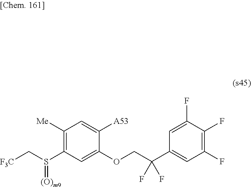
C1([A53])=CC([Me])=C(S(C[F3C])=[(O)m9])C=C1OCC(C1=CC(F)=C(F)C(F)=C1)(F)F
